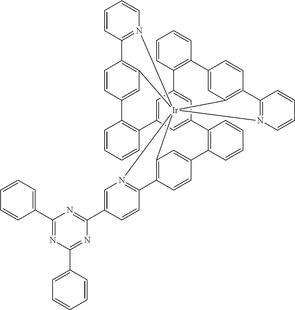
C1(C2=NC(C3=CC=CC=C3)=NC(C3=CN4=C(C=C3)C3=C5C=C(C=C3)C3=C(C=CC=C3)C3=CC6=CC(=C3)C3=C(C=CC=C3)C3=CC7=C(C=C3)C3=N(C=CC=C3)[Ir]4573C4=C(C=CC(=C4)C4=C6C=CC=C4)C4=N3C=CC=C4)=N2)=CC=CC=C1
